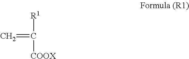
C=C([R1])[COOX]
